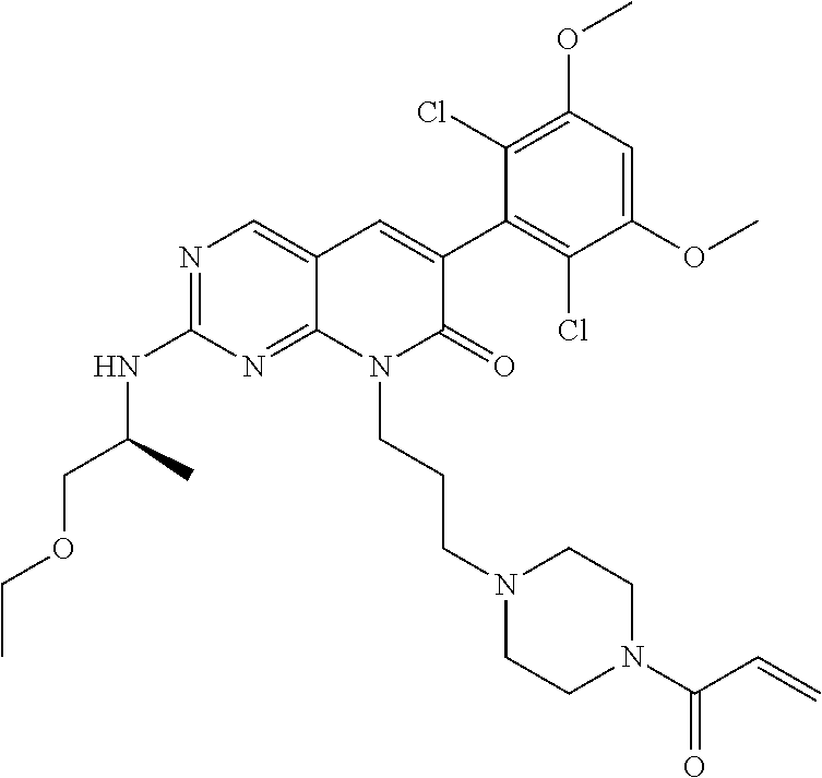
C1(NC(COCC)C)=NC=C2C(=N1)N(CCCN1CCN(C(C=C)=O)CC1)C(=O)C(C1=C(Cl)C(OC)=CC(OC)=C1Cl)=C2
